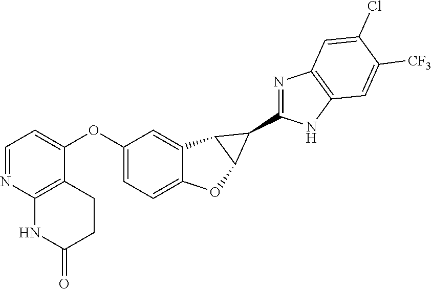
C1=NC2=C(C(OC3=CC=C4C(=C3)C3C(O4)C3C3=NC4=C(N3)C=C([CF3])C(Cl)=C4)=C1)CCC(=O)N2
